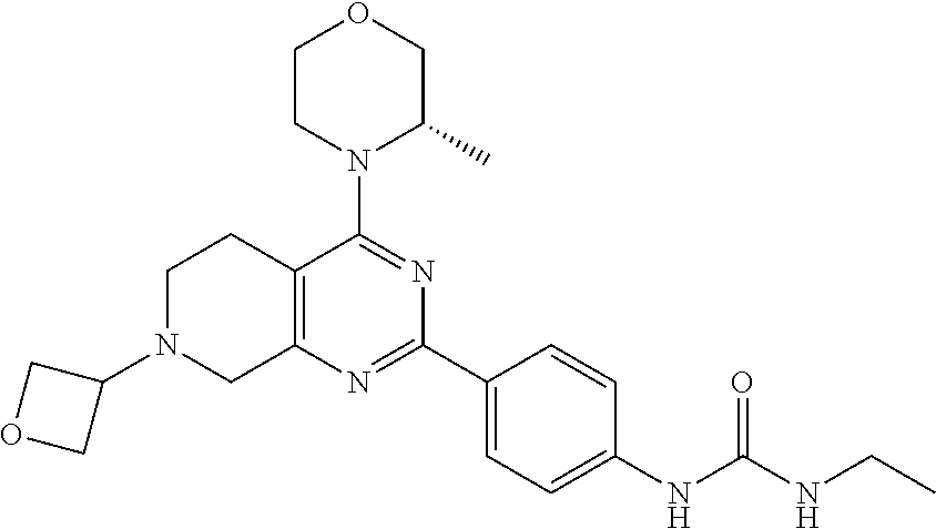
C12=C(N=C(C3=CC=C(NC(NCC)=O)C=C3)N=C1N1C(C)COCC1)CN(C1COC1)CC2
